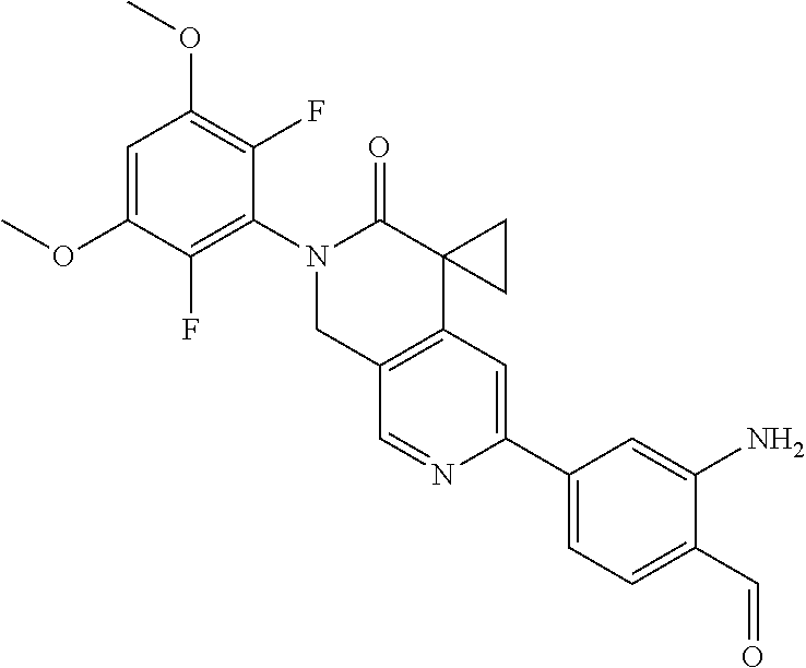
C1=C(OC)C(F)=C(N2CC3=C(C4(C2=O)CC4)C=C(C2=CC=C(C=O)C(N)=C2)N=C3)C(F)=C1OC
